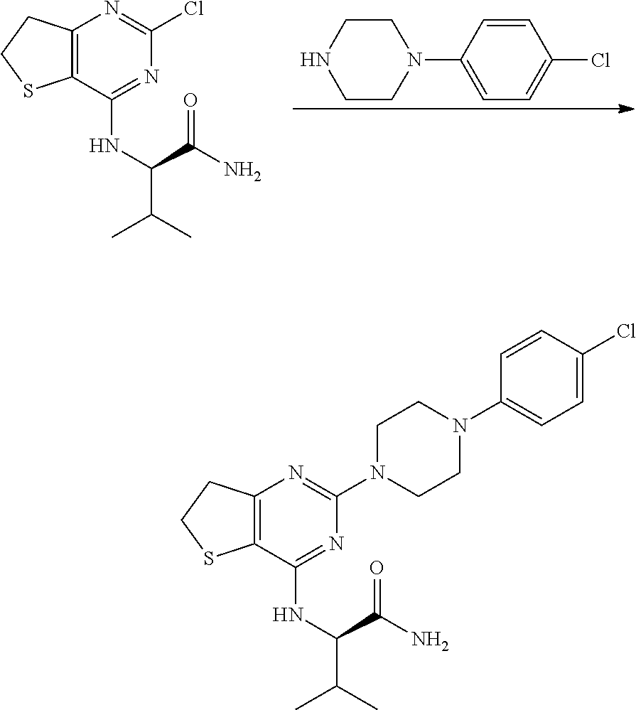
C1=CC(N2CCNCC2)=CC=C1Cl.C12=C(C(NC(C(N)=O)C(C)C)=NC(Cl)=N1)SCC2.C12=C(SCC1)C(NC(C(N)=O)C(C)C)=NC(N1CCN(C3=CC=C(Cl)C=C3)CC1)=N2
